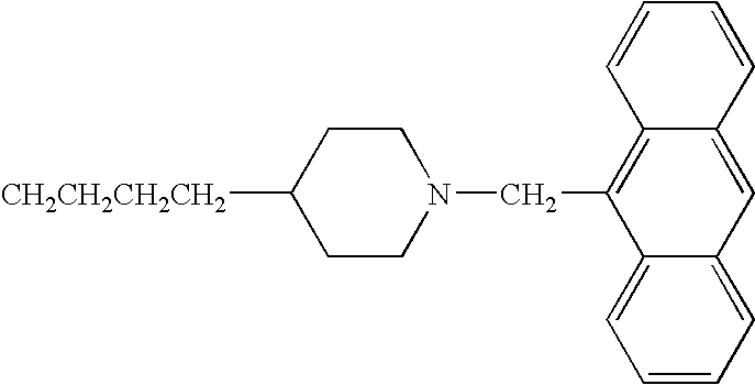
C1CC([CH2CH2CH2CH2])CCN1CC1=C2C(=CC3=CC=CC=C13)C=CC=C2
